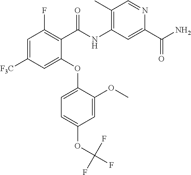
C1=C([F3C])C=C(OC2=CC=C(OC(F)(F)F)C=C2OC)C(C(NC2=C(C)C=NC(C(N)=O)=C2)=O)=C1F
